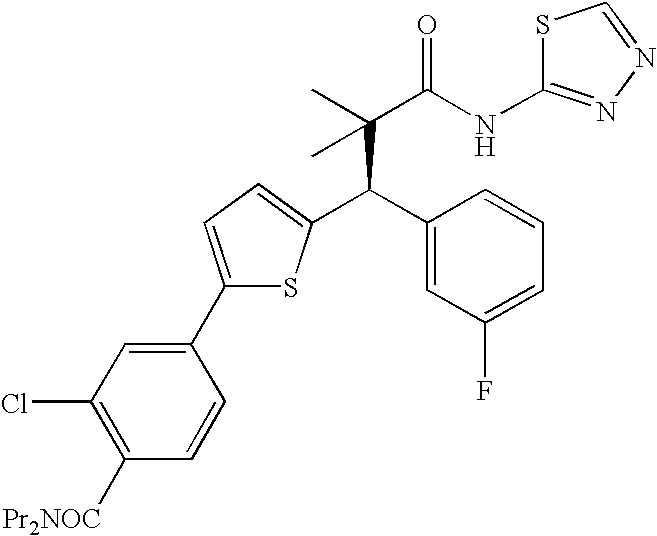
C(C(C)(C(NC1=NN=CS1)=O)C)(C1=CC(F)=CC=C1)C1=CC=C(C2=CC(Cl)=C([Pr2NOC])C=C2)S1
